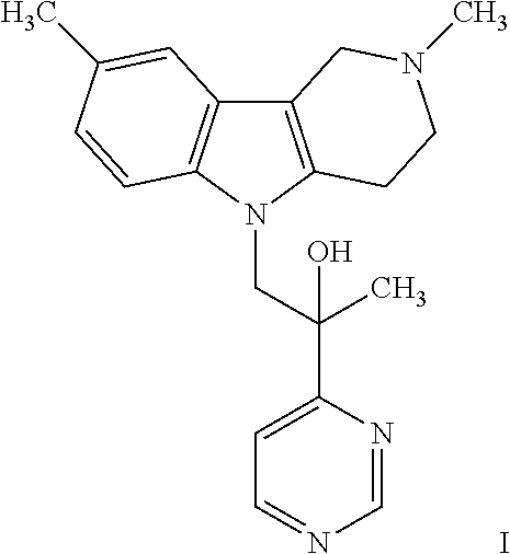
C12=C(N(CC(C3=CC=NC=N3)(C)O)C3=C1C=C(C)C=C3)CCN(C)C2.I
